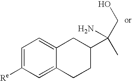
C1=C([Re])C=C2C(=C1)CC(C(N)(C)CO)CC2
